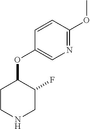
C1=CC(OC2CCNCC2F)=CN=C1OC
